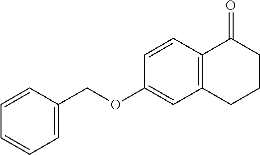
C1=CC(COC2=CC3=C(C=C2)C(=O)CCC3)=CC=C1
